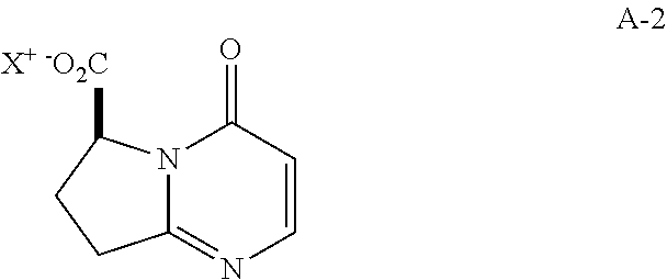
N12C(=NC=CC1=O)CCC2[X+ -O2C]
